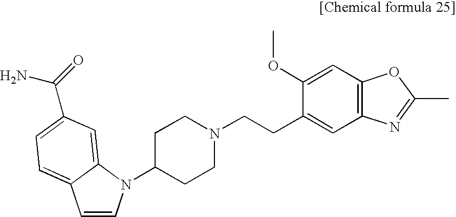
C1=CN(C2CCN(CCC3=CC4=C(C=C3OC)OC(C)=N4)CC2)C2=CC(C(N)=O)=CC=C12
